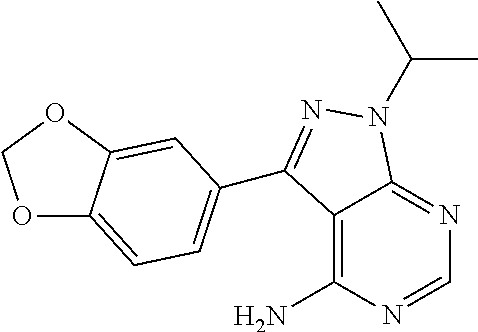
C12=C(N)N=CN=C1N(C(C)C)N=C2C1=CC=C2OCOC2=C1
